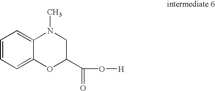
C1=CC=C2C(=C1)N(C)CC(C(O[H])=O)O2
